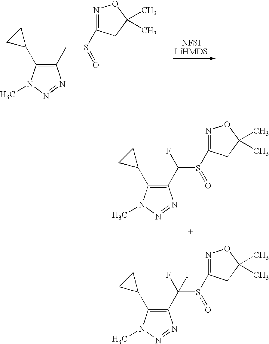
C1(CS(C2=NOC(C)(C)C2)=O)=C(C2CC2)N(C)N=N1.C1(C(S(C2=NOC(C)(C)C2)=O)F)=C(C2CC2)N(C)N=N1.C1(C(S(C2=NOC(C)(C)C2)=O)(F)F)=C(C2CC2)N(C)N=N1
